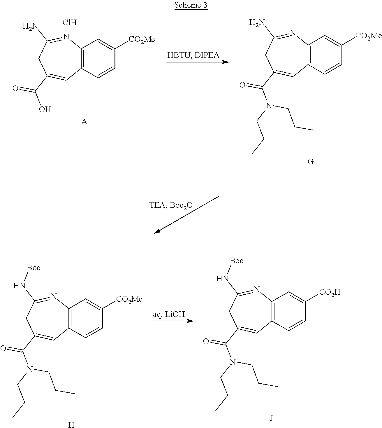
C12=C(C=CC([CO2H])=C1)C=C(C(N(CCC)CCC)=O)CC(N[Boc])=N2.C12=C(C=CC([CO2Me])=C1)C=C(C(N(CCC)CCC)=O)CC(N[Boc])=N2.[H].C12=C(C=CC([CO2Me])=C1)C=C(C(N(CCC)CCC)=O)CC(N)=N2.C12=C(C=CC([CO2Me])=C1)C=C(C(O)=O)CC(N)=N2.[A].Cl
